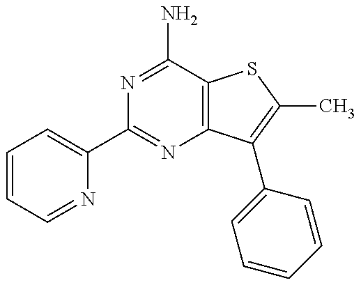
C1=CC=NC(C2=NC3=C(C(N)=N2)SC(C)=C3C2=CC=CC=C2)=C1
